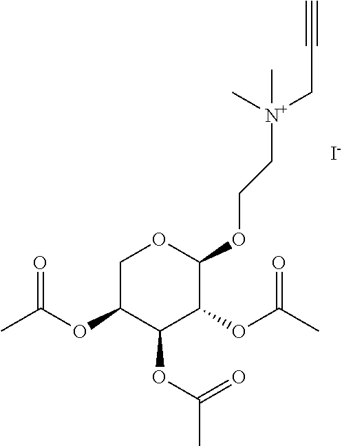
C1C(OC(C)=O)C(OC(=O)C)C(OC(=O)C)C(OCC[N+](CC#C)(C)C)O1.[I-]
